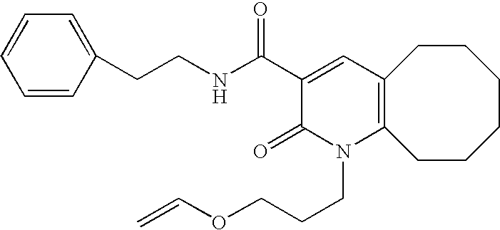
C12=C(CCCCCC1)N(CCCOC=C)C(=O)C(C(=O)NCCC1=CC=CC=C1)=C2
